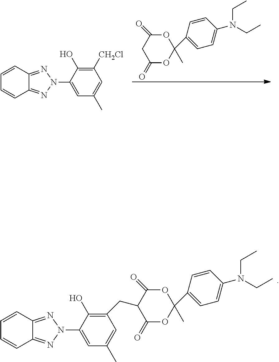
C1(CC2C(=O)OC(C)(C3=CC=C(N(CC)CC)C=C3)OC2=O)=C(O)C(N2N=C3C(=N2)C=CC=C3)=CC(C)=C1.C1(=O)OC(C)(C2=CC=C(N(CC)CC)C=C2)OC(=O)C1.C1([CH2Cl])=C(O)C(N2N=C3C(=N2)C=CC=C3)=CC(C)=C1
